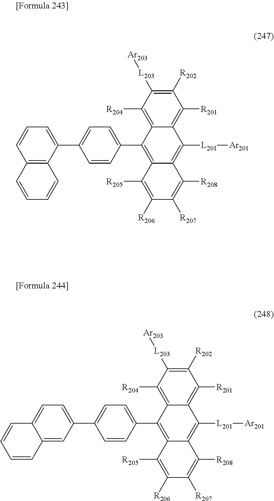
C1([R202])=C([L203][Ar203])C([R204])=C2C(=C1[R201])C([L201][Ar201])=C1C(=C2C2=CC=C(C3=CC=CC4=C3C=CC=C4)C=C2)C([R205])=C([R206])C([R207])=C1[R208].C1([R202])=C([L203][Ar203])C([R204])=C2C(=C1[R201])C([L201][Ar201])=C1C(=C2C2=CC=C(C3=CC=C4C(=C3)C=CC=C4)C=C2)C([R205])=C([R206])C([R207])=C1[R208]
